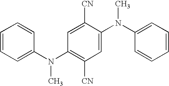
C1=CC=CC(N(C2=C([CN])C=C(N(C3=CC=CC=C3)C)C([CN])=C2)C)=C1
